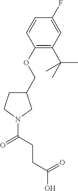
C1(COC2=C(C(C)(C)C)C=C(F)C=C2)CCN(C(=O)CCC(O)=O)C1
